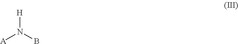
[A]N(B)[H]
